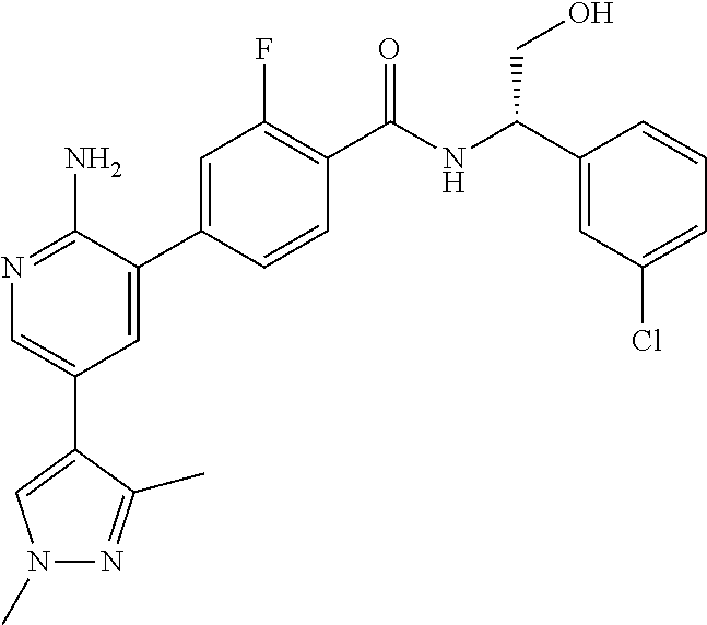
N1=C(N)C(C2=CC(F)=C(C(NC(C3=CC(Cl)=CC=C3)CO)=O)C=C2)=CC(C2=CN(C)N=C2C)=C1
